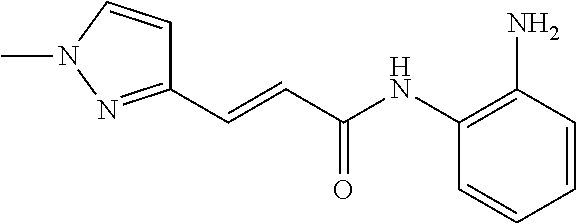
C1=CC(N)=C(NC(C=CC2=NN(C)C=C2)=O)C=C1
